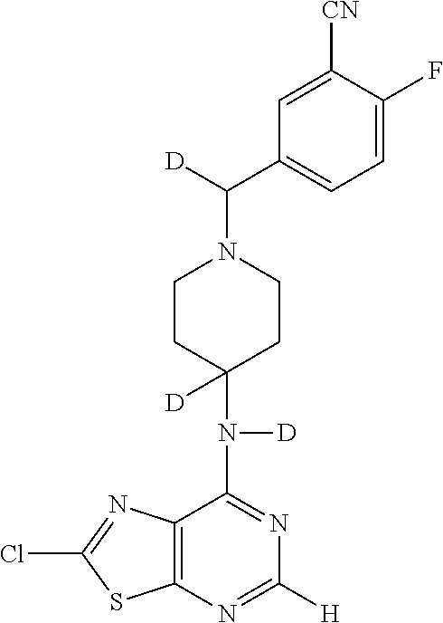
C1CC(N([D])C2=NC([H])=NC3=C2N=C(Cl)S3)([D])CCN1C([D])C1=CC=C(F)C([CN])=C1
